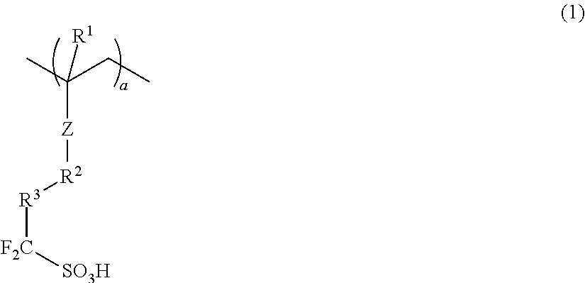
[Z](C(C)(CC)[R1])[R2][R3][F2C][SO3H]
